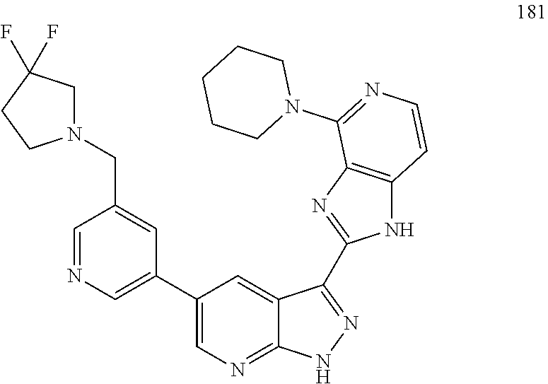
C1(C2=CN=CC(CN3CC(F)(F)CC3)=C2)=CN=C2C(=C1)C(C1=NC3=C(N1)C=CN=C3N1CCCCC1)=NN2
